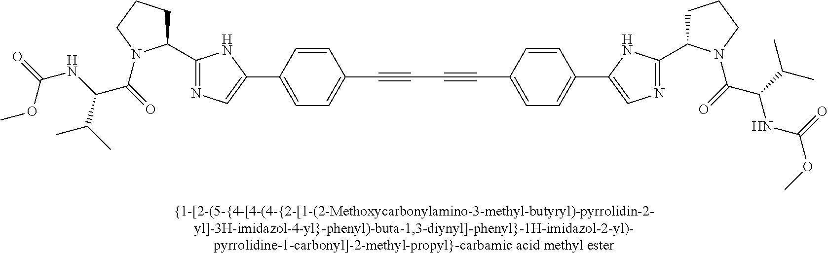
C1(C2=CN=C(C3CCCN3C(=O)C(NC(=O)OC)C(C)C)N2)=CC=C(C#CC#CC2=CC=C(C3=CN=C(C4CCCN4C(C(NC(OC)=O)C(C)C)=O)N3)C=C2)C=C1
